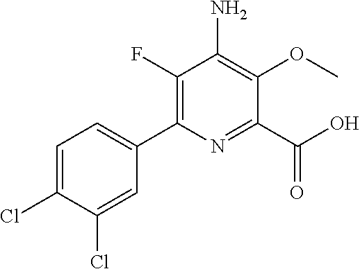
C1(F)=C(C2=CC=C(Cl)C(Cl)=C2)N=C(C(O)=O)C(OC)=C1N
